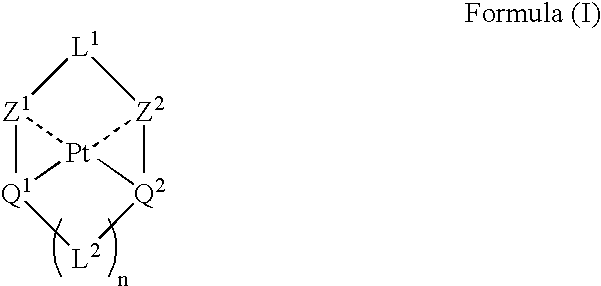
[Pt]123[Z1]4[L1][Z2]1[Q2]2[L2][Q1]34
